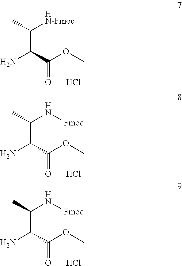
NC(C(OC)=O)C([HN-Fmoc])C.Cl.NC(C(OC)=O)C(N[Fmoc])C.Cl.NC(C(OC)=O)C(N[Fmoc])C.Cl
